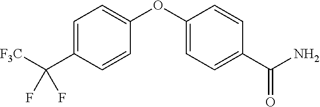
C1=C(C([F3C])(F)F)C=CC(OC2=CC=C(C(N)=O)C=C2)=C1
